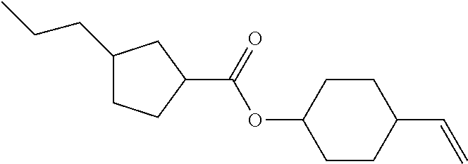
C1(CCC)CCC(C(OC2CCC(C=C)CC2)=O)C1
